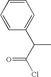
C1=CC(C(C(Cl)=O)C)=CC=C1
